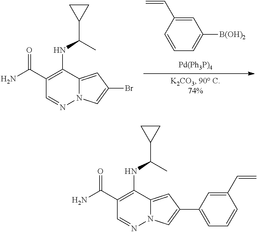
C1=C(C=C)C=CC=C1[B(OH)2].C1(NC(C)C2CC2)=C(C(N)=O)C=NN2C1=CC(Br)=C2.C1(NC(C)C2CC2)=C(C(N)=O)C=NN2C1=CC(C1=CC=CC(C=C)=C1)=C2
